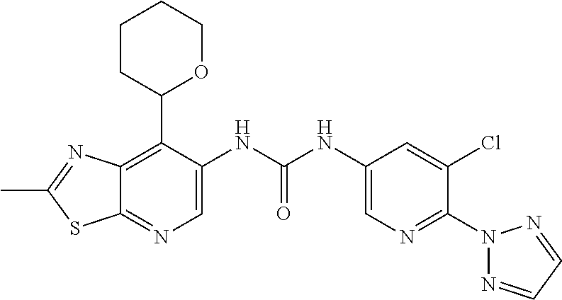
C12=C(C3OCCCC3)C(NC(NC3=CN=C(N4N=CC=N4)C(Cl)=C3)=O)=CN=C1SC(C)=N2
